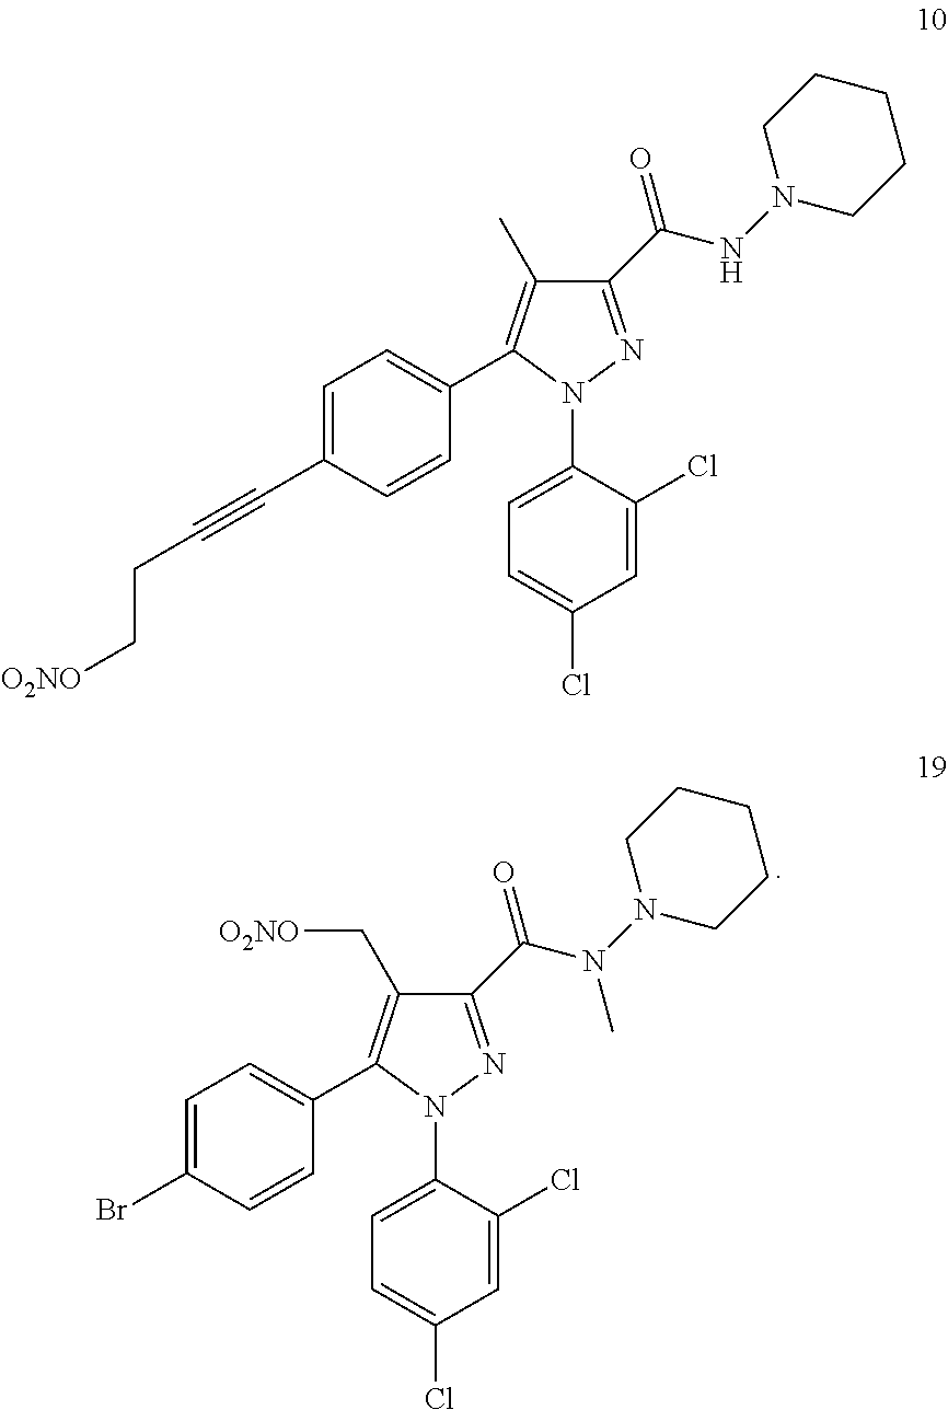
C1=C(Br)C=CC(C2=C(C[O2NO])C(C(N(N3CCCCC3)C)=O)=NN2C2=CC=C(Cl)C=C2Cl)=C1.C1=C(C#CCC[O2NO])C=CC(C2=C(C)C(C(NN3CCCCC3)=O)=NN2C2=CC=C(Cl)C=C2Cl)=C1
